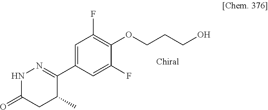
N1C(=O)CC(C)C(C2=CC(F)=C(OCCCO)C(F)=C2)=N1
